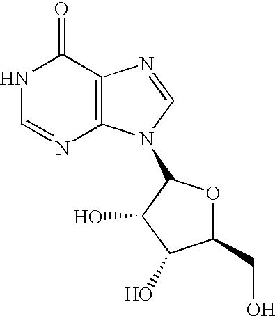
C1(=O)NC=NC2=C1N=CN2C1OC(CO)C(O)C1O
